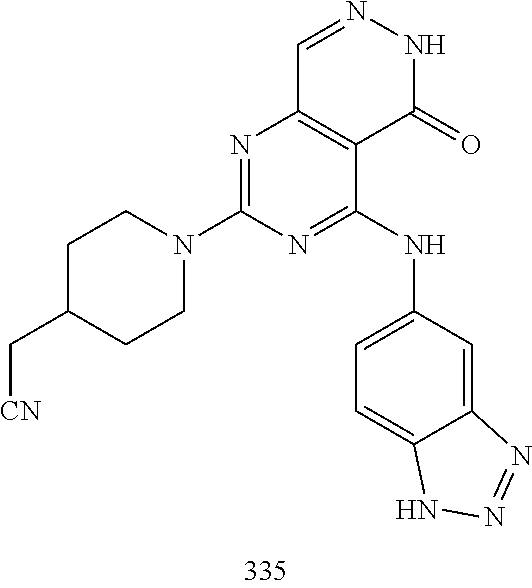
C1=NNC(=O)C2=C1N=C(N1CCC(C[CN])CC1)N=C2NC1=CC=C2C(=C1)N=NN2
